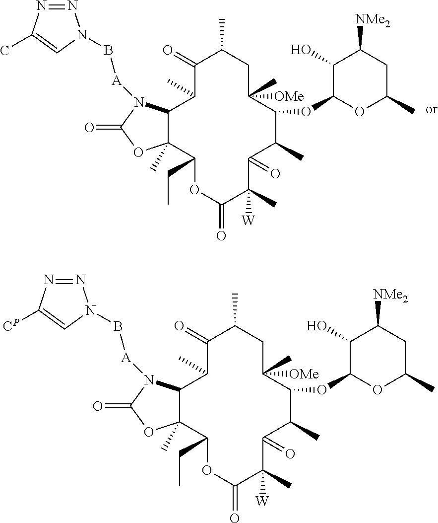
C1(=O)C(C)C2C(C)(C(CC)OC(=O)C(C)([W])C(=O)C(C)C(OC3OC(C)CC([NMe2])C3O)C(C)([OMe])CC1C)OC(=O)N2[A]BN1N=NC(C)=C1.C1(=O)C(C)C2C(C)(C(CC)OC(=O)C(C)([W])C(=O)C(C)C(OC3OC(C)CC([NMe2])C3O)C(C)([OMe])CC1C)OC(=O)N2[A]BN1N=NC([CP])=C1
